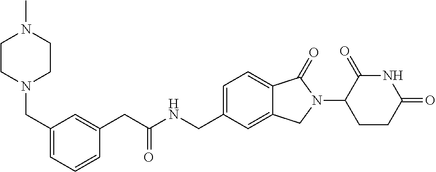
C1=C(CNC(CC2=CC(CN3CCN(C)CC3)=CC=C2)=O)C=C2C(=C1)C(=O)N(C1CCC(=O)NC1=O)C2
